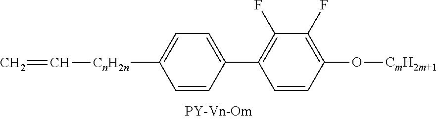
C1=C(C2=C(F)C(F)=C(O[CmH2m+1])C=C2)C=CC([CnH2n]C=C)=C1
